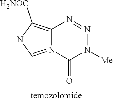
N12=CNC([H2NOC])=C1N=NN([Me])C2=O
